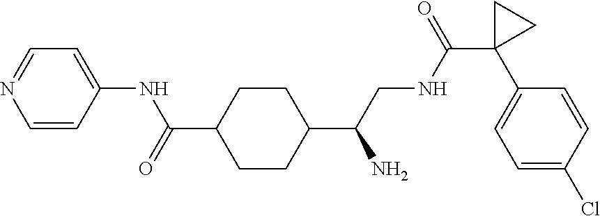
C1(C(CNC(C2(C3=CC=C(Cl)C=C3)CC2)=O)N)CCC(C(=O)NC2=CC=NC=C2)CC1
